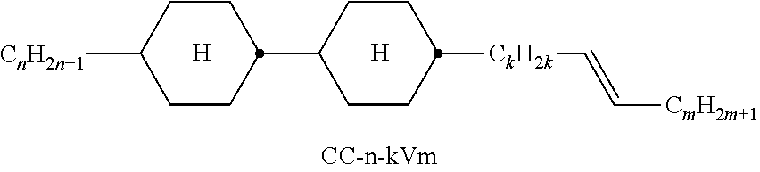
[H].[CkH2k](C1CCC(C2CCC([CnH2n+1])CC2)CC1)C=C[CmH2m+1].[H]
